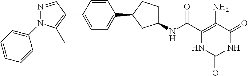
C(C1=C(N)C(=O)NC(=O)N1)(=O)NC1CCC(C2=CC=C(C3=C(C)N(C4=CC=CC=C4)N=C3)C=C2)C1
